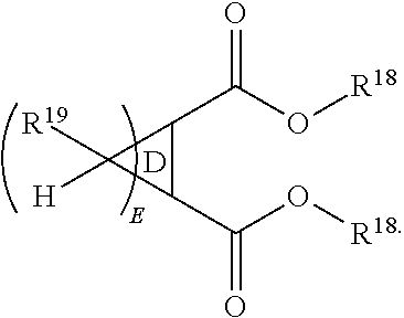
C1([R19])([H])C(C(O[R18])=O)C1C(O[R18])=O.[D]
